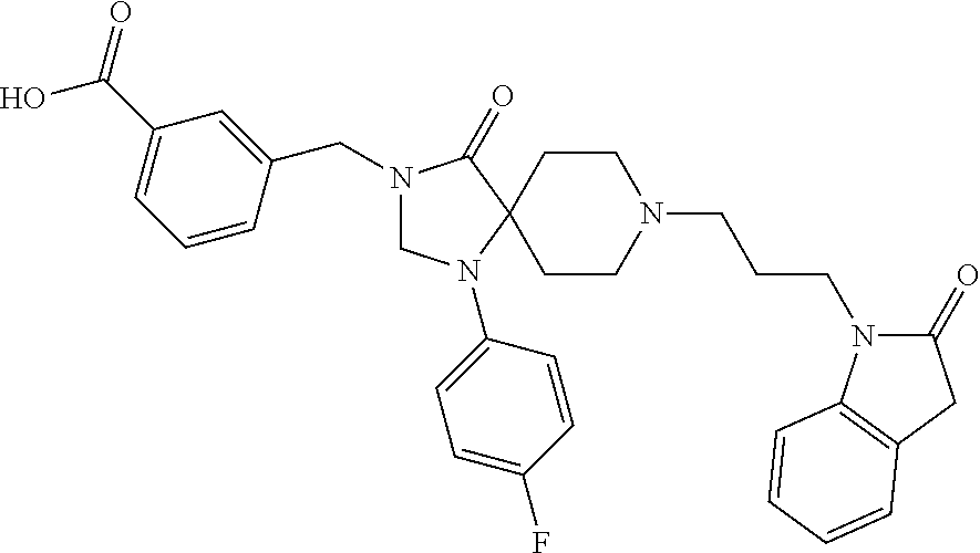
C1CN(CCCN2C(=O)CC3=C2C=CC=C3)CCC12C(=O)N(CC1=CC(C(=O)O)=CC=C1)CN2C1=CC=C(F)C=C1
